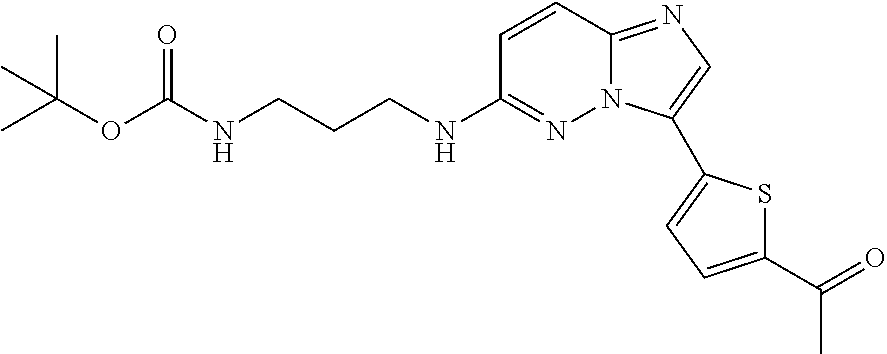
C1=CC2=NC=C(C3=CC=C(C(=O)C)S3)N2N=C1NCCCNC(OC(C)(C)C)=O
